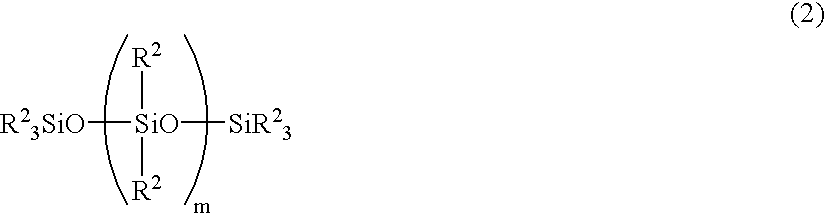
[R23SiO][SiO]([SiR23])([R2])[R2]
